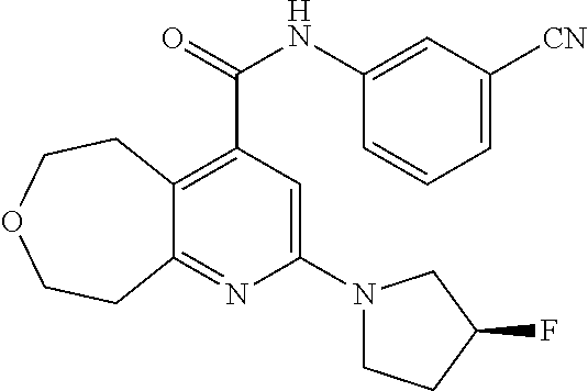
C12=C(C(NC3=CC([CN])=CC=C3)=O)C=C(N3CCC(F)C3)N=C1CCOCC2
